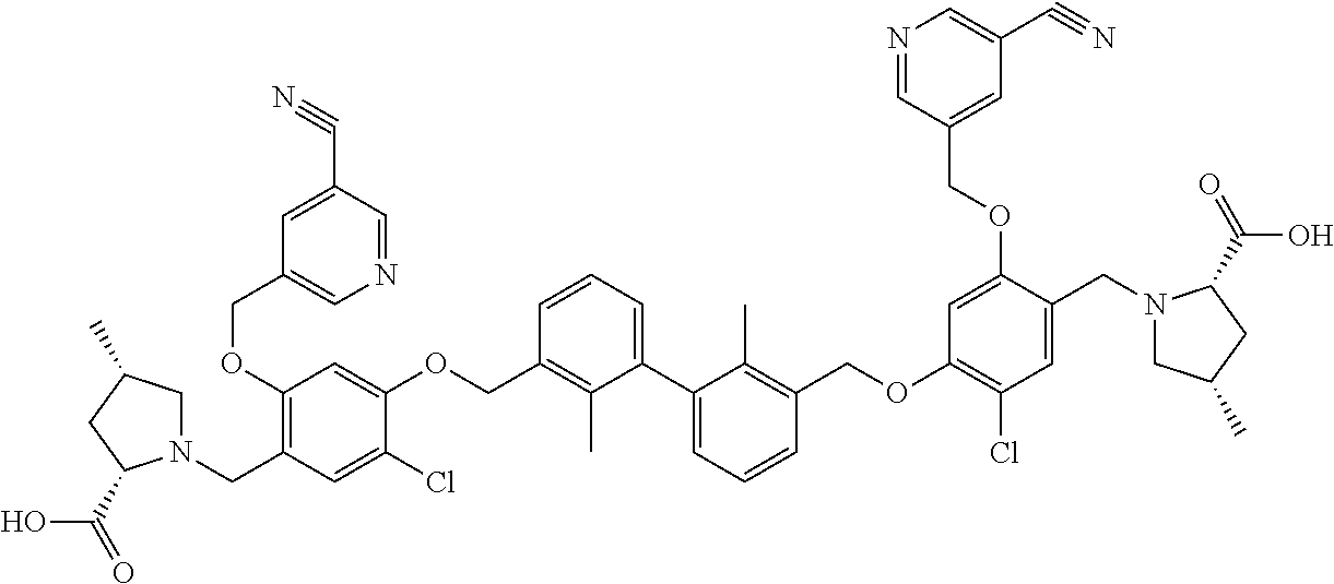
C1(OCC2=CN=CC(C#N)=C2)=C(CN2CC(C)CC2C(=O)O)C=C(Cl)C(OCC2=C(C)C(C3=CC=CC(COC4=C(Cl)C=C(CN5CC(C)CC5C(=O)O)C(OCC5=CC(C#N)=CN=C5)=C4)=C3C)=CC=C2)=C1
